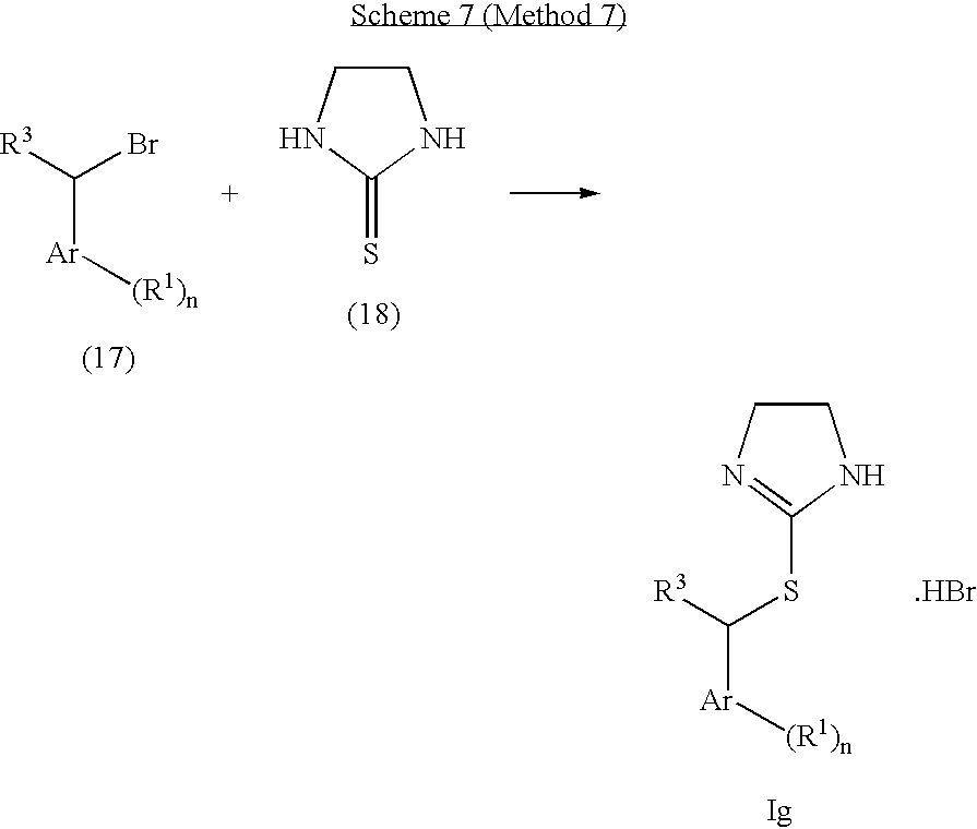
[R3]C(Br)[Ar][(R1)n].C1CNC(=S)N1.C1CN=C(SC([R3])[Ar][(R1)n])N1.[.HBr]
